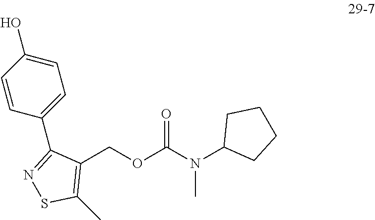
C1(COC(N(C2CCCC2)C)=O)=C(C)SN=C1C1=CC=C(O)C=C1
